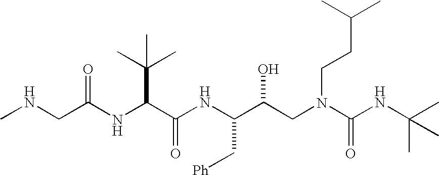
CNCC(NC(C(NC(C(CN(C(NC(C)(C)C)=O)CCC(C)C)O)C[Ph])=O)C(C)(C)C)=O
